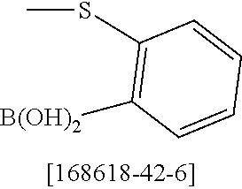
C1(SC)=C([B(OH)2])C=CC=C1
